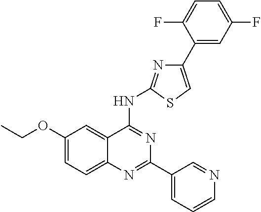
C1(OCC)=CC=C2C(=C1)C(NC1=NC(C3=CC(F)=CC=C3F)=CS1)=NC(C1=CC=CN=C1)=N2
